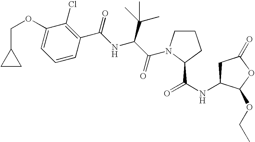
C1C(NC(=O)C2N(C(C(NC(C3=C(Cl)C(OCC4CC4)=CC=C3)=O)C(C)(C)C)=O)CCC2)C(OCC)OC1=O
